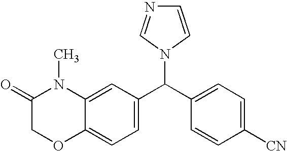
C1(=O)COC2=CC=C(C(C3=CC=C([CN])C=C3)N3C=NC=C3)C=C2N1C
